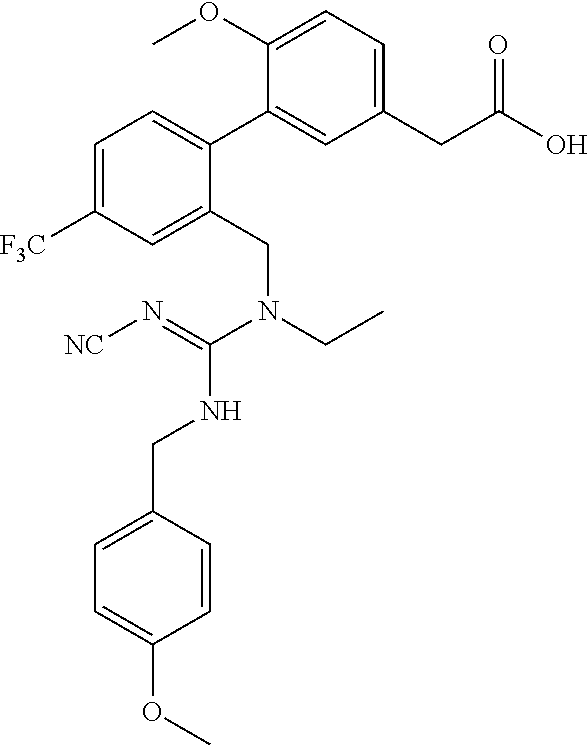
C1=C([F3C])C=C(CN(CC)C(=N[NC])NCC2=CC=C(OC)C=C2)C(C2=CC(CC(=O)O)=CC=C2OC)=C1
